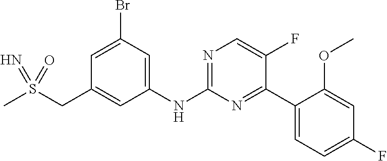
C1=C(Br)C=C(NC2=NC=C(F)C(C3=CC=C(F)C=C3OC)=N2)C=C1CS(C)(=N)=O
